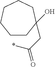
C1CC(CC(=O)*)(O)CCCC1
